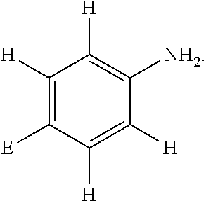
C1([H])=C([E])C([H])=C([H])C([NH2])=C1[H]
